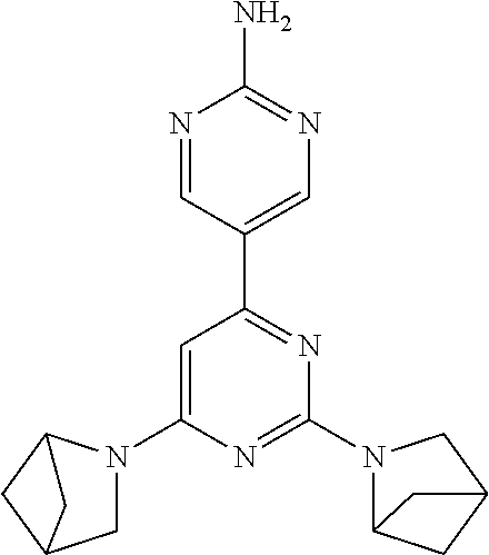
N1=CC(C2=NC(N3C4CC(C3)C4)=NC(N3CC4CC3C4)=C2)=CN=C1N
